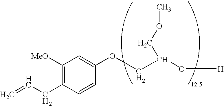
C1([MeO])=C(CC=C)C=CC(OCC(O[H])COC)=C1
